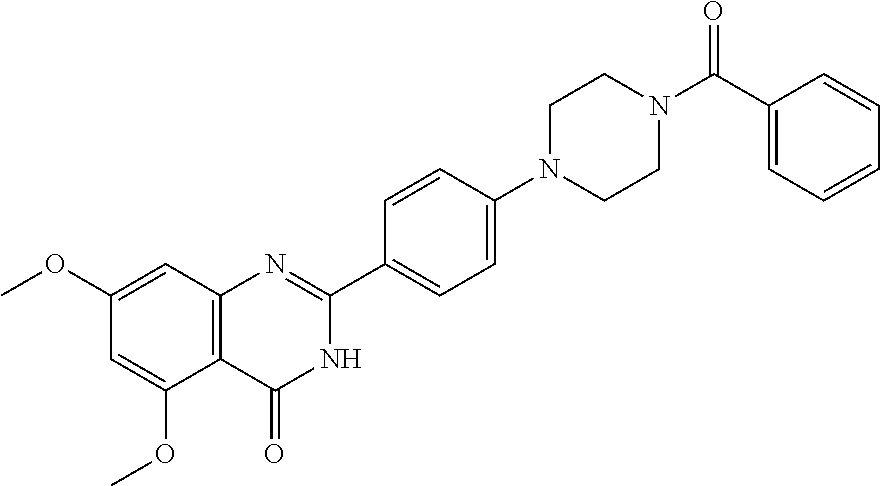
C12=C(C=C(OC)C=C1OC)N=C(C1=CC=C(N3CCN(C(C4=CC=CC=C4)=O)CC3)C=C1)NC2=O
